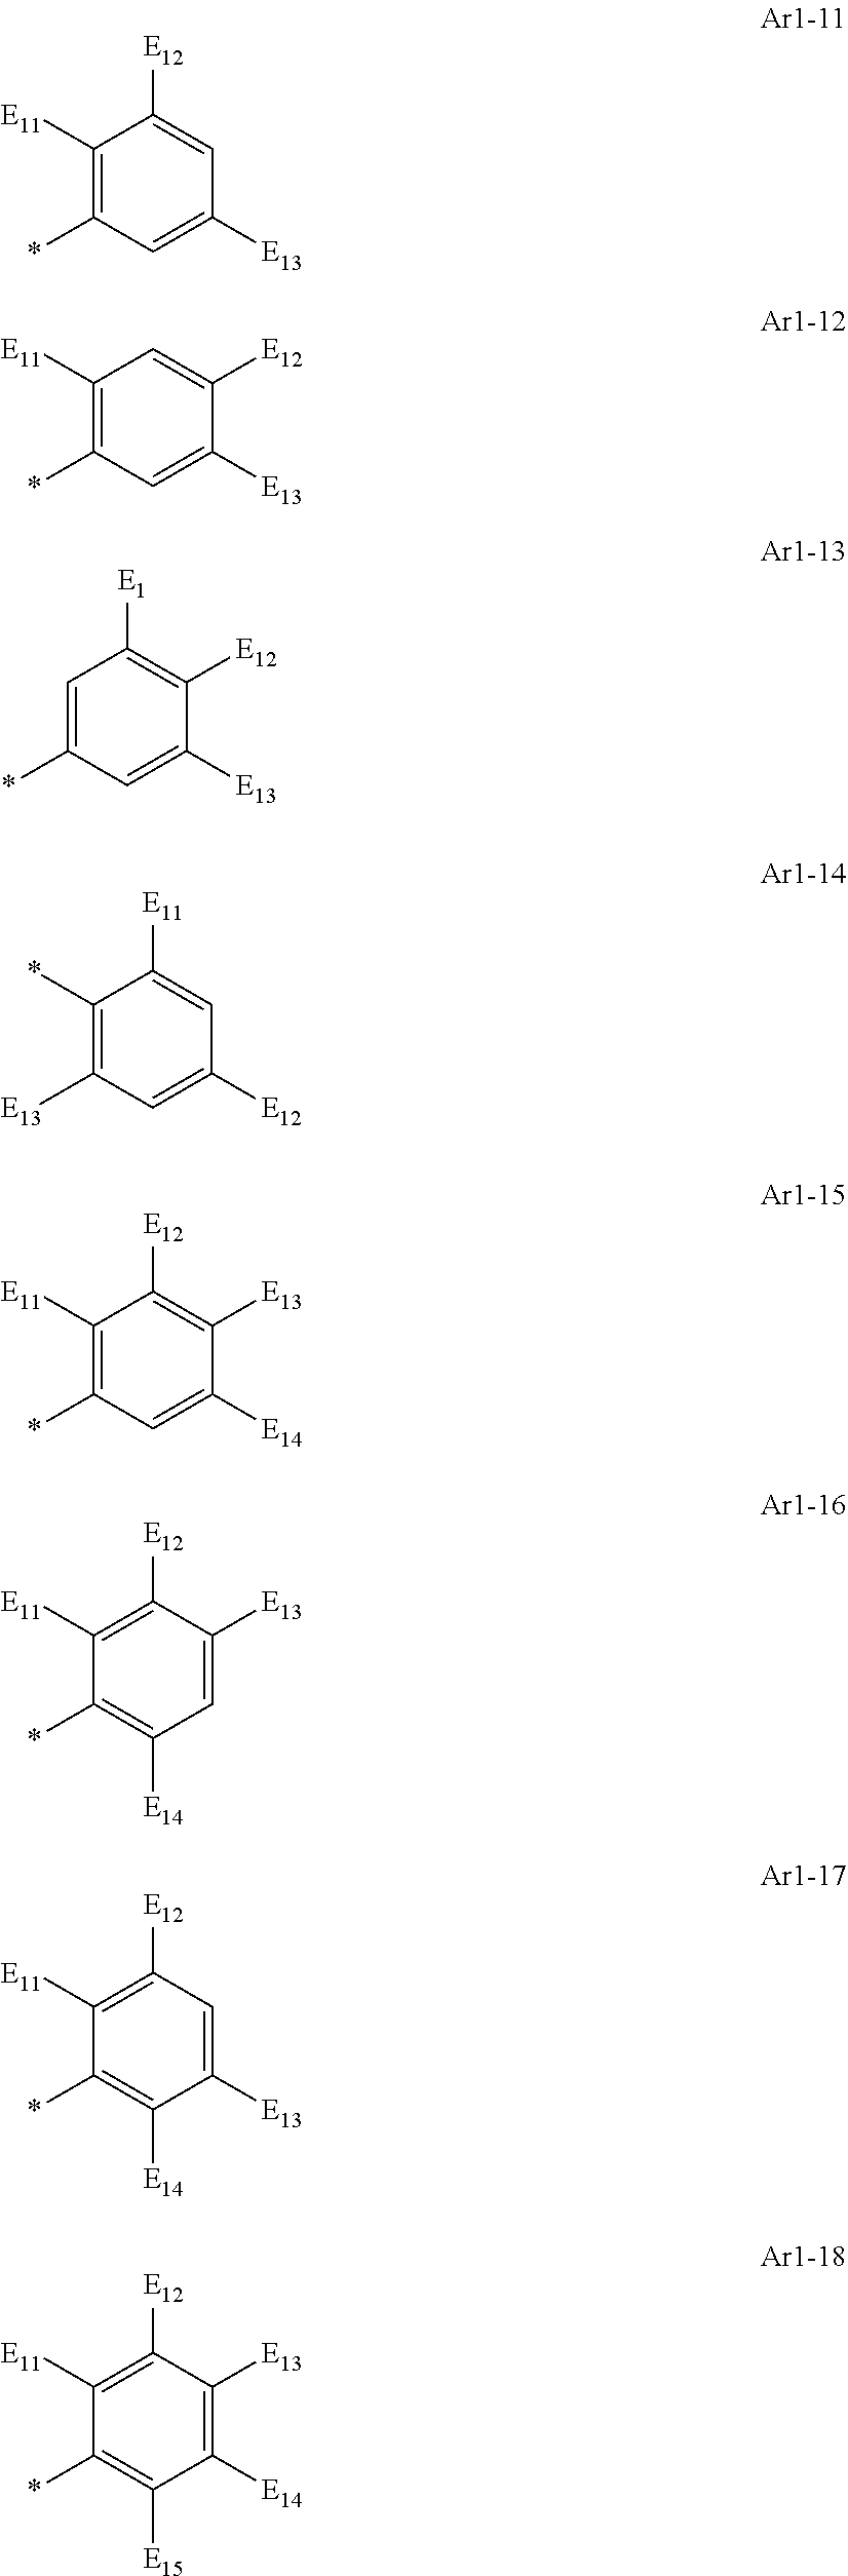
C1([E11])=C(*)C=C([E13])C=C1[E12].C1([E11])=C(*)C=C([E13])C([E12])=C1.C1=C(*)C=C([E13])C([E12])=C1[E1].C1(*)=C([E13])C=C([E12])C=C1[E11].C1([E11])=C(*)C=C([E14])C([E13])=C1[E12].C1([E11])=C([E12])C([E13])=CC([E14])=C1*.C1([E11])=C([E12])C=C([E13])C([E14])=C1*.C1([E11])=C([E12])C([E13])=C([E14])C([E15])=C1*
